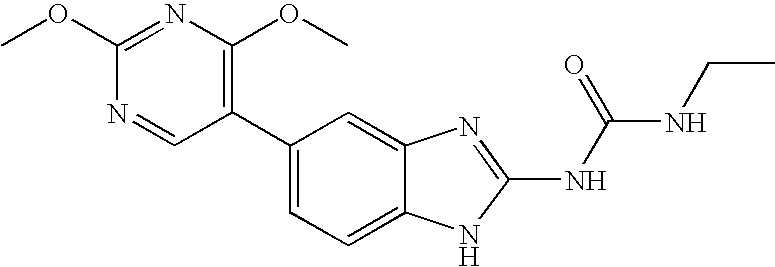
C1(C2=C(OC)N=C(OC)N=C2)=CC=C2C(=C1)N=C(NC(NCC)=O)N2
